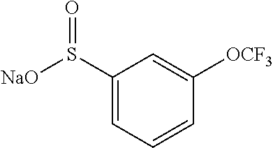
C1(S([NaO])=O)=CC=CC([OCF3])=C1
